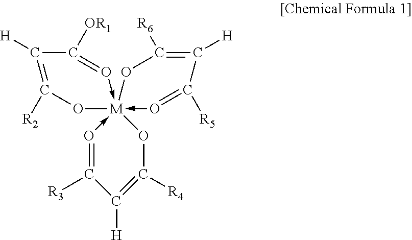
O1->[M]23(-O=C([R5])C([H])=C([R6])O2)(-O=C([OR1])C([H])=C([R2])O3)OC([R4])=C([H])C=1[R3]
